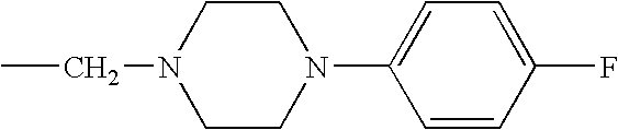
CCN1CCN(C2=CC=C(F)C=C2)CC1
